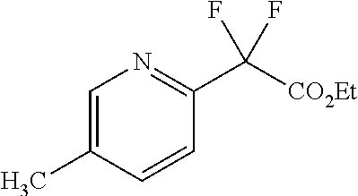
[CO2Et]C(C1=NC=C(C)C=C1)(F)F
